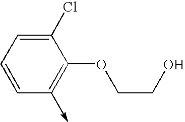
C1=CC(->C)=C(OCCO)C(Cl)=C1
